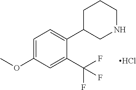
C1=C(OC)C=C(C(F)(F)F)C(C2CNCCC2)=C1.Cl
